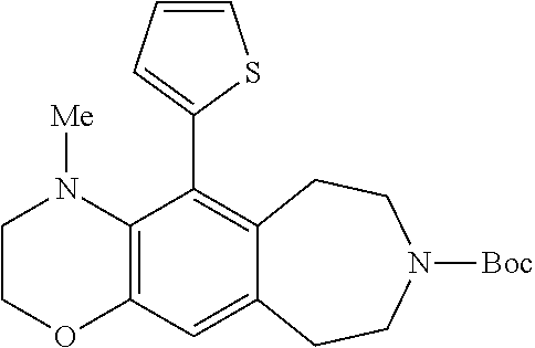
C12=C(N([Me])CCO1)C(C1=CC=CS1)=C1C(=C2)CCN([Boc])CC1
